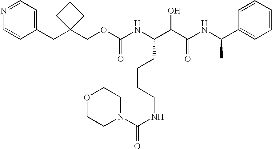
N(C(C(C(NC(C1=CC=CC=C1)C)=O)O)CCCCNC(=O)N1CCOCC1)C(OCC1(CC2=CC=NC=C2)CCC1)=O
